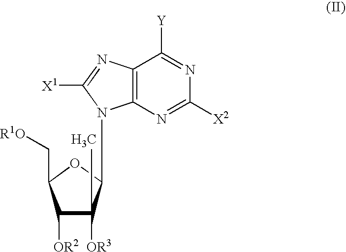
C1([OR2])C([OR3])(C)C(N2C3=C(N=C2[X1])C([Y])=NC([X2])=N3)OC1C[R1O]
